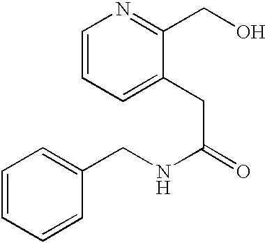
C1=CC=CC(CNC(=O)CC2=CC=CN=C2CO)=C1
